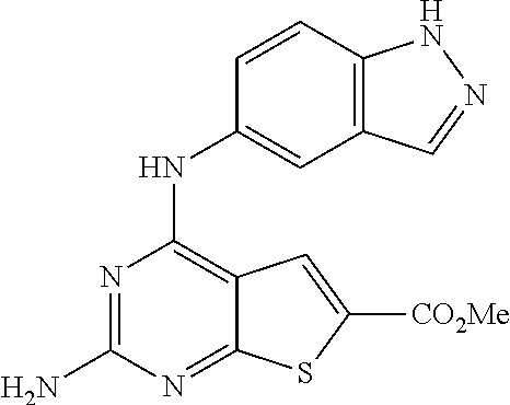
N1=C(N)N=C2C(=C1NC1=CC3=C(C=C1)NN=C3)C=C([CO2Me])S2
